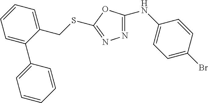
C1(NC2=CC=C(Br)C=C2)=NN=C(SCC2=CC=CC=C2C2=CC=CC=C2)O1
